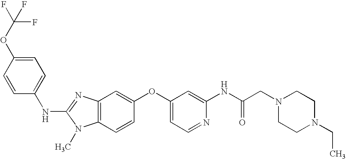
C1=C(OC(F)(F)F)C=CC(NC2=NC3=C(N2C)C=CC(OC2=CC=NC(NC(CN4CCN(CC)CC4)=O)=C2)=C3)=C1
